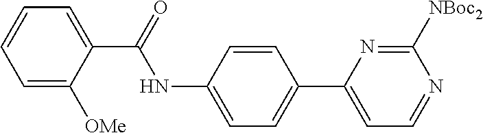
C1=C([OMe])C(C(=O)NC2=CC=C(C3=CC=NC([NBoc2])=N3)C=C2)=CC=C1
